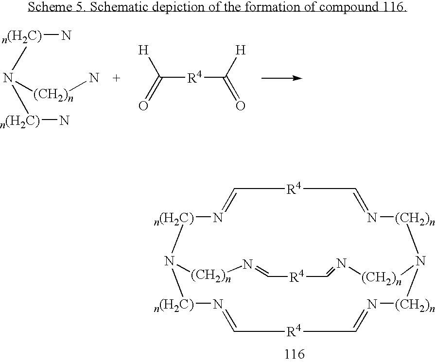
[n(H2C)]1N2[n(H2C)]N=C[R4]C=N[(CH2)n]N([(CH2)n]N=C[R4]C=N1)[(CH2)n]N=C[R4]C=N[(CH2)n]2.N[n(H2C)]N([n(H2C)]N)[(CH2)n]N.C([R4]C(=O)[H])(=O)[H]
